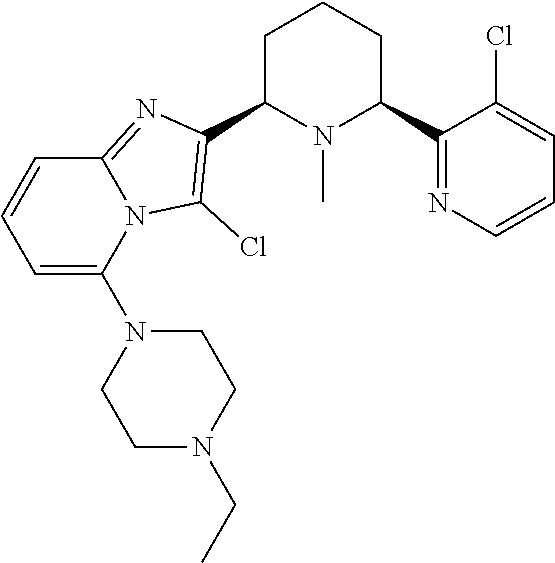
C1C(C2=C(Cl)N3C(=N2)C=CC=C3N2CCN(CC)CC2)N(C)C(C2=NC=CC=C2Cl)CC1
